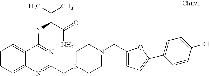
C1=CC=C2C(=C1)C(NC(C(N)=O)C(C)C)=NC(CN1CCN(CC3=CC=C(C4=CC=C(Cl)C=C4)O3)CC1)=N2
